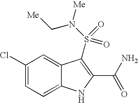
C1(Cl)=CC=C2C(=C1)C(S(N(C[Me])[Me])(=O)=O)=C(C(N)=O)N2
